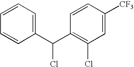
C1=CC=C(C(C2=C(Cl)C=C([CF3])C=C2)Cl)C=C1
